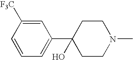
C1=CC=C(C2(O)CCN(C)CC2)C=C1[F3C]
